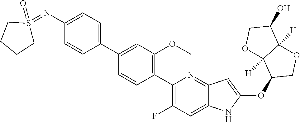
C1(C2=CC(OC)=C(C3=C(F)C=C4C(=N3)C=C(OC3COC5([H])C3([H])OCC5O)N4)C=C2)=CC=C(N=S2(=O)CCCC2)C=C1
